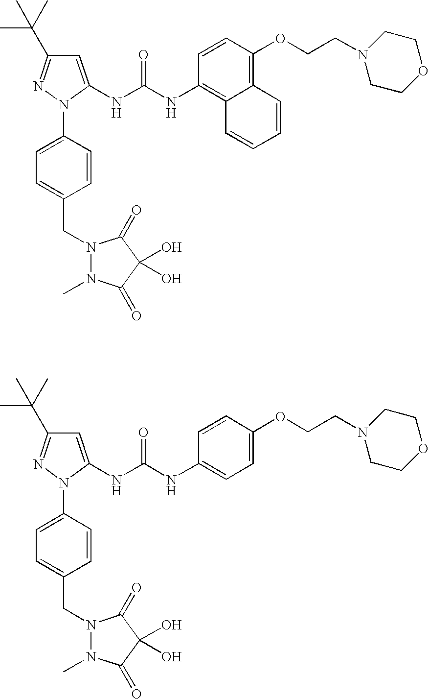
C1=C(NC(NC2=C3C(=C(OCCN4CCOCC4)C=C2)C=CC=C3)=O)N(C2=CC=C(CN3N(C)C(=O)C(O)(O)C3=O)C=C2)N=C1C(C)(C)C.C1=C(NC(NC2=CC=C(OCCN3CCOCC3)C=C2)=O)N(C2=CC=C(CN3N(C)C(=O)C(O)(O)C3=O)C=C2)N=C1C(C)(C)C
